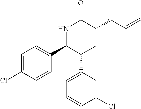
N1C(C2=CC=C(Cl)C=C2)C(C2=CC=CC(Cl)=C2)CC(CC=C)C1=O
